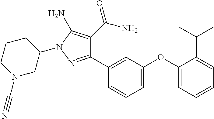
C1(C2=CC(OC3=CC=CC=C3C(C)C)=CC=C2)=NN(C2CCCN(C#N)C2)C(N)=C1C(N)=O
